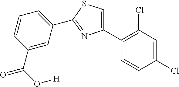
C1(C2=C(Cl)C=C(Cl)C=C2)=CSC(C2=CC=CC(C(=O)O[H])=C2)=N1
